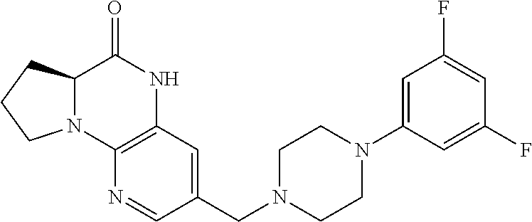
C1=C(N2CCN(CC3=CC4=C(N=C3)N3C(C(=O)N4)CCC3)CC2)C=C(F)C=C1F
